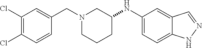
C1(Cl)=C(Cl)C=CC(CN2CCCC(NC3=CC=C4C(=C3)C=NN4)C2)=C1
